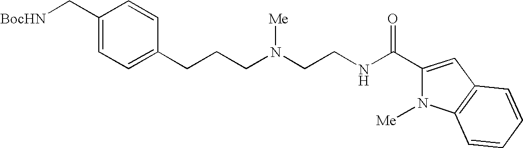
C1(C[BocHN])=CC=C(CCCN(CCNC(C2=CC3=C(N2[Me])C=CC=C3)=O)[Me])C=C1
